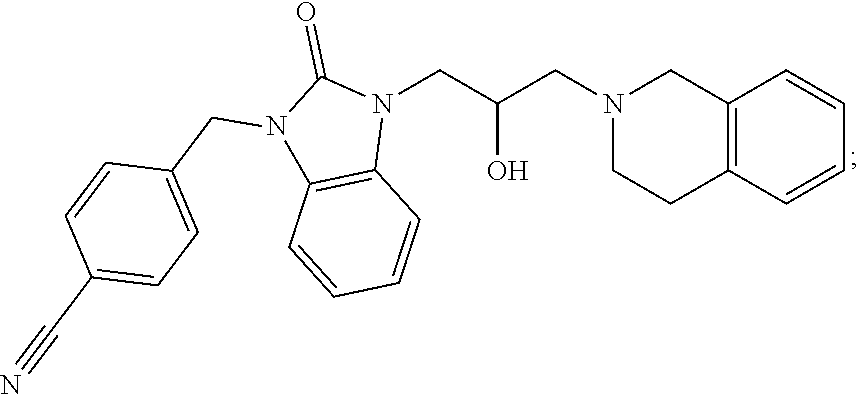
C12=C(C=CC=C1)CCN(CC(CN1C(=O)N(CC3=CC=C(C#N)C=C3)C3=C1C=CC=C3)O)C2
